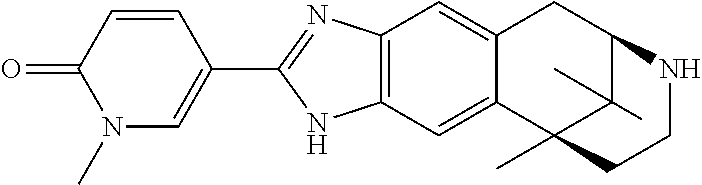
C12=C(C=C3C(=C1)CC1C(C)(C)C3(C)CCN1)NC(C1=CN(C)C(=O)C=C1)=N2
